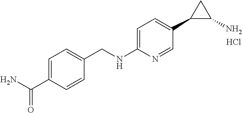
C1=C(NCC2=CC=C(C(N)=O)C=C2)N=CC(C2C(N)C2)=C1.Cl
